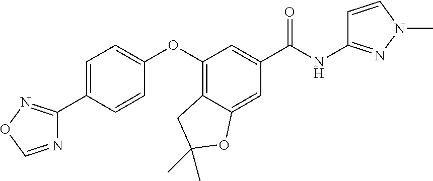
C1=C(C2=NOC=N2)C=CC(OC2=C3C(=CC(C(NC4=NN(C)C=C4)=O)=C2)OC(C)(C)C3)=C1
